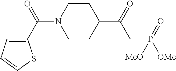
C1(C(=O)CP([OMe])(=O)[MeO])CCN(C(=O)C2=CC=CS2)CC1
